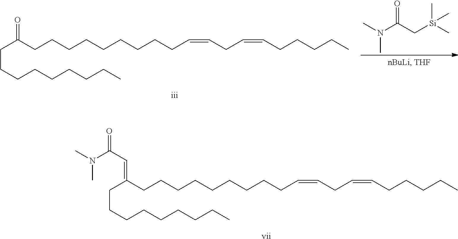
C(C(CCCCCCCCCC=CCC=CCCCCC)=CC(=O)N(C)C)CCCCCCCC.[vii].C(C(CCCCCCCCCC=CCC=CCCCCC)=O)CCCCCCCC.CN(C(C[Si](C)(C)C)=O)C
